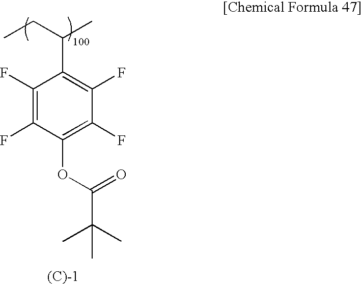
C1(F)=C(F)C(OC(C(C)(C)C)=O)=C(F)C(F)=C1C(CC)C
